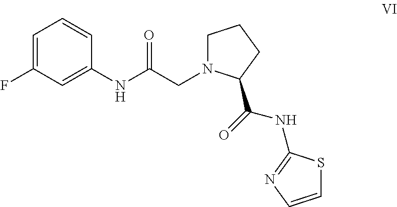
C1=C(F)C=C(NC(CN2CCCC2C(NC2=NC=CS2)=O)=O)C=C1
